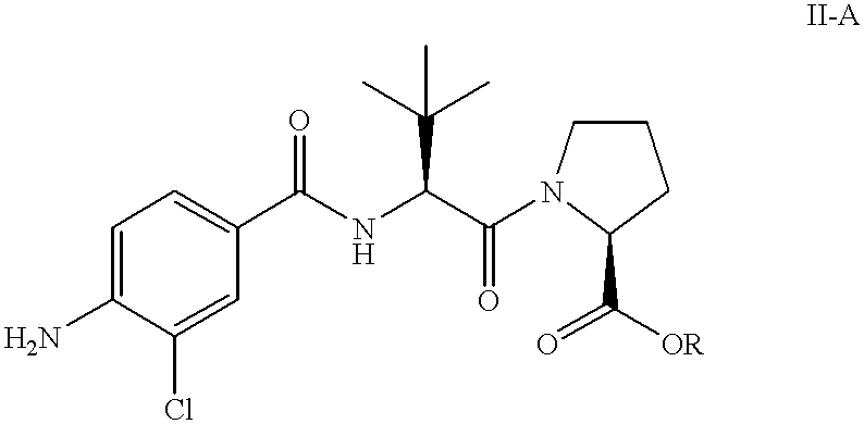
C1=C(N)C(Cl)=CC(C(NC(C(=O)N2CCCC2C(=O)[OR])C(C)(C)C)=O)=C1
